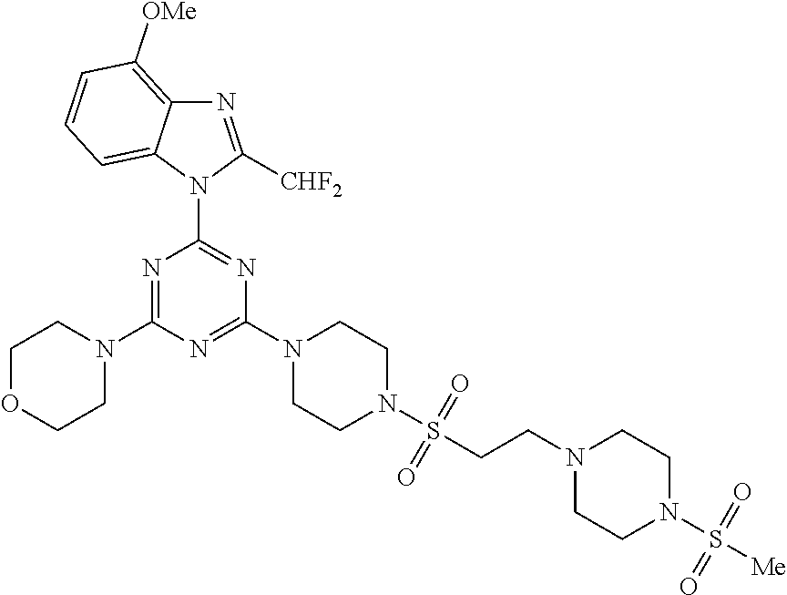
N1=C(N2CCOCC2)N=C(N2CCN(S(CCN3CCN(S([Me])(=O)=O)CC3)(=O)=O)CC2)N=C1N1C([CHF2])=NC2=C([OMe])C=CC=C12
